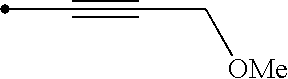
C(C)#CC[OMe]
